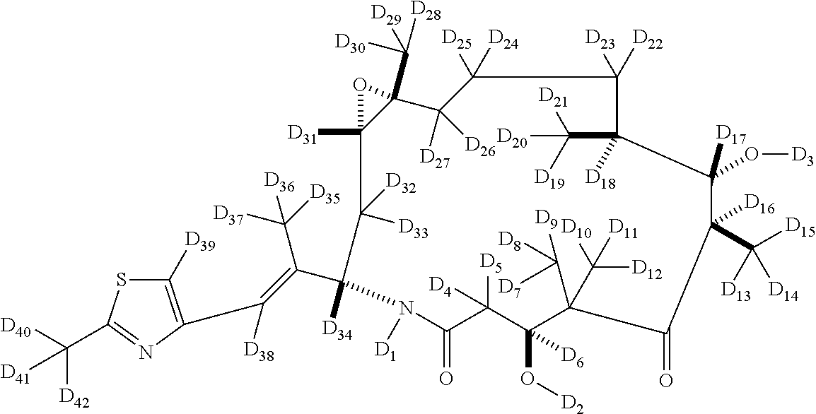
C1([D39])=C(C([D38])=C(C2([D34])C([D33])([D32])C3([D31])C(C([D29])([D28])[D30])(C([D27])([D26])C([D25])([D24])C([D23])([D22])C(C([D19])([D21])[D20])([D18])C([D17])(O[D3])C(C([D15])([D13])[D14])([D16])C(=O)C(C([D8])([D7])[D9])(C([D10])([D12])[D11])C(O[D2])([D6])C([D5])([D4])C(=O)N2[D1])O3)C([D35])([D37])[D36])N=C(C([D40])([D42])[D41])S1
